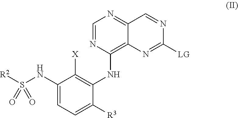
C1=NC(NC2=C([X])C(NS([R2])(=O)=O)=CC=C2[R3])=C2C(=N1)C=NC([LG])=N2
